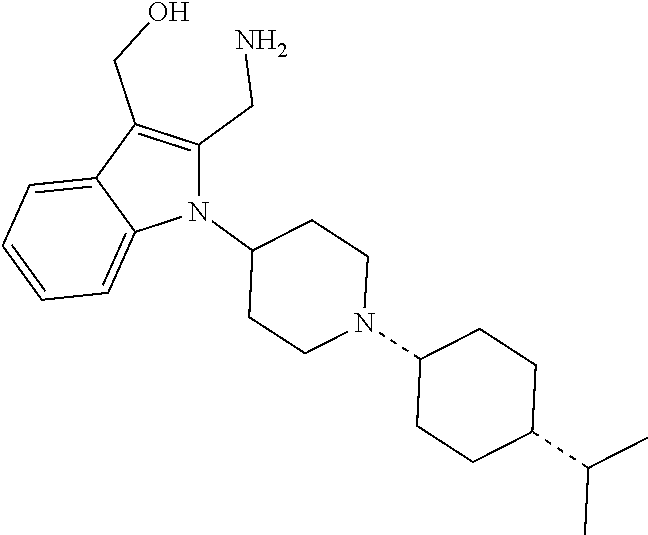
N1(C2CCN(C3CCC(C(C)C)CC3)CC2)C(CN)=C(CO)C2=CC=CC=C12
